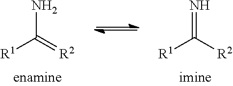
NC(=[R2])[R1].N=C([R2])[R1]
